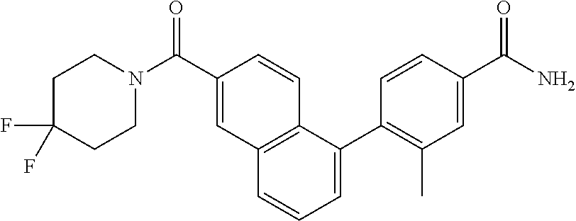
C1C(F)(F)CCN(C(C2=CC3=C(C(C4=C(C)C=C(C(=O)N)C=C4)=CC=C3)C=C2)=O)C1
